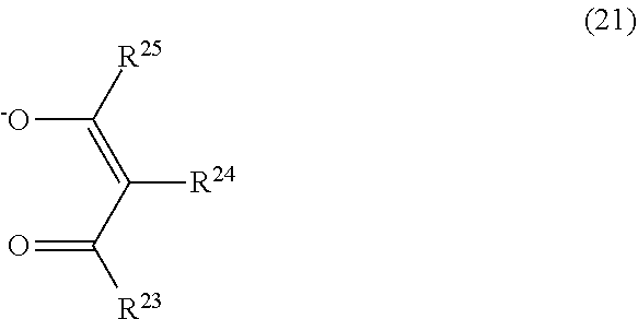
O=C(C(=C([-O])[R25])[R24])[R23]
